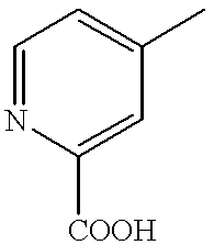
C1=NC([COOH])=CC(C)=C1
